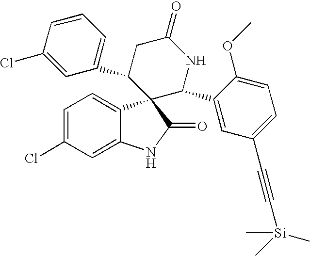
C1(C2CC(=O)NC(C3=CC(C#C[Si](C)(C)C)=CC=C3OC)C23C2=CC=C(Cl)C=C2NC3=O)=CC=CC(Cl)=C1
